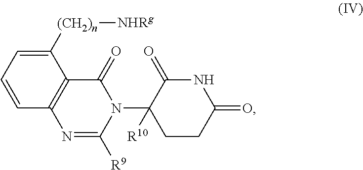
C1(=O)C(N2C(=O)C3=C(N=C2[R9])C=CC=C3[(CH2)n][NHRg])([R10])CCC(=O)N1
